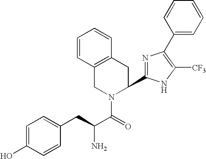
C1=C(O)C=CC(CC(C(=O)N2C(C3=NC(C4=CC=CC=C4)=C([CF3])N3)CC3=C(C2)C=CC=C3)N)=C1
